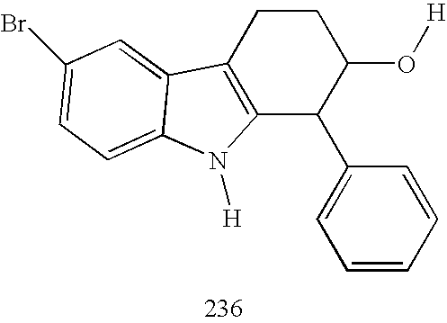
C12=C(CCC(O[H])C1C1=CC=CC=C1)C1=CC(Br)=CC=C1N2[H]
